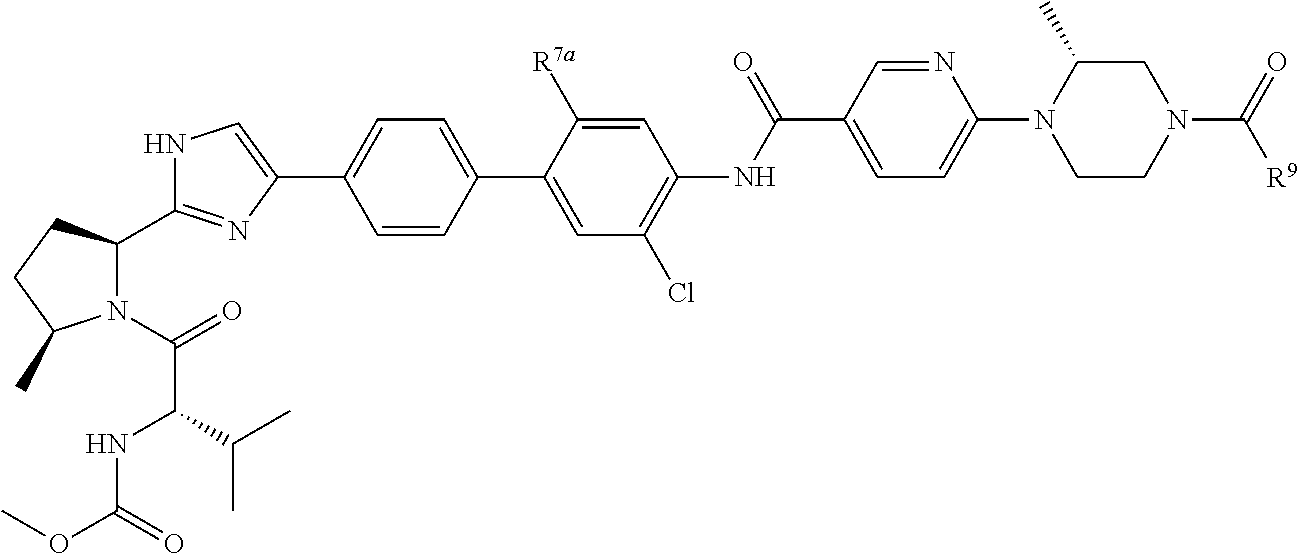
C1C(C)N(C2=CC=C(C(NC3=C(Cl)C=C(C4=CC=C(C5=CNC(C6N(C(=O)C(NC(=O)OC)C(C)C)C(C)CC6)=N5)C=C4)C([R7a])=C3)=O)C=N2)CCN1C(=O)[R9]
